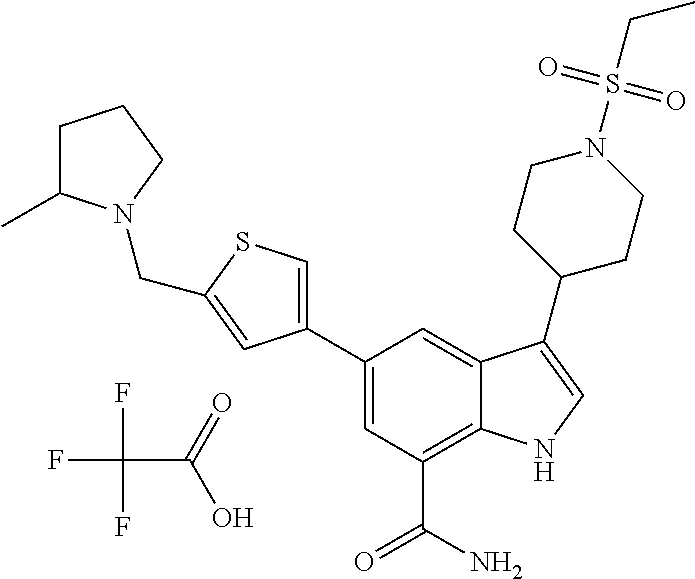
FC(F)(F)C(=O)O.C1=C(C2=CSC(CN3C(C)CCC3)=C2)C=C2C(=C1C(N)=O)NC=C2C1CCN(S(CC)(=O)=O)CC1
